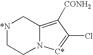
[*N]1CCN2C(=C([CONH2])C(Cl)=[C*]2)C1
